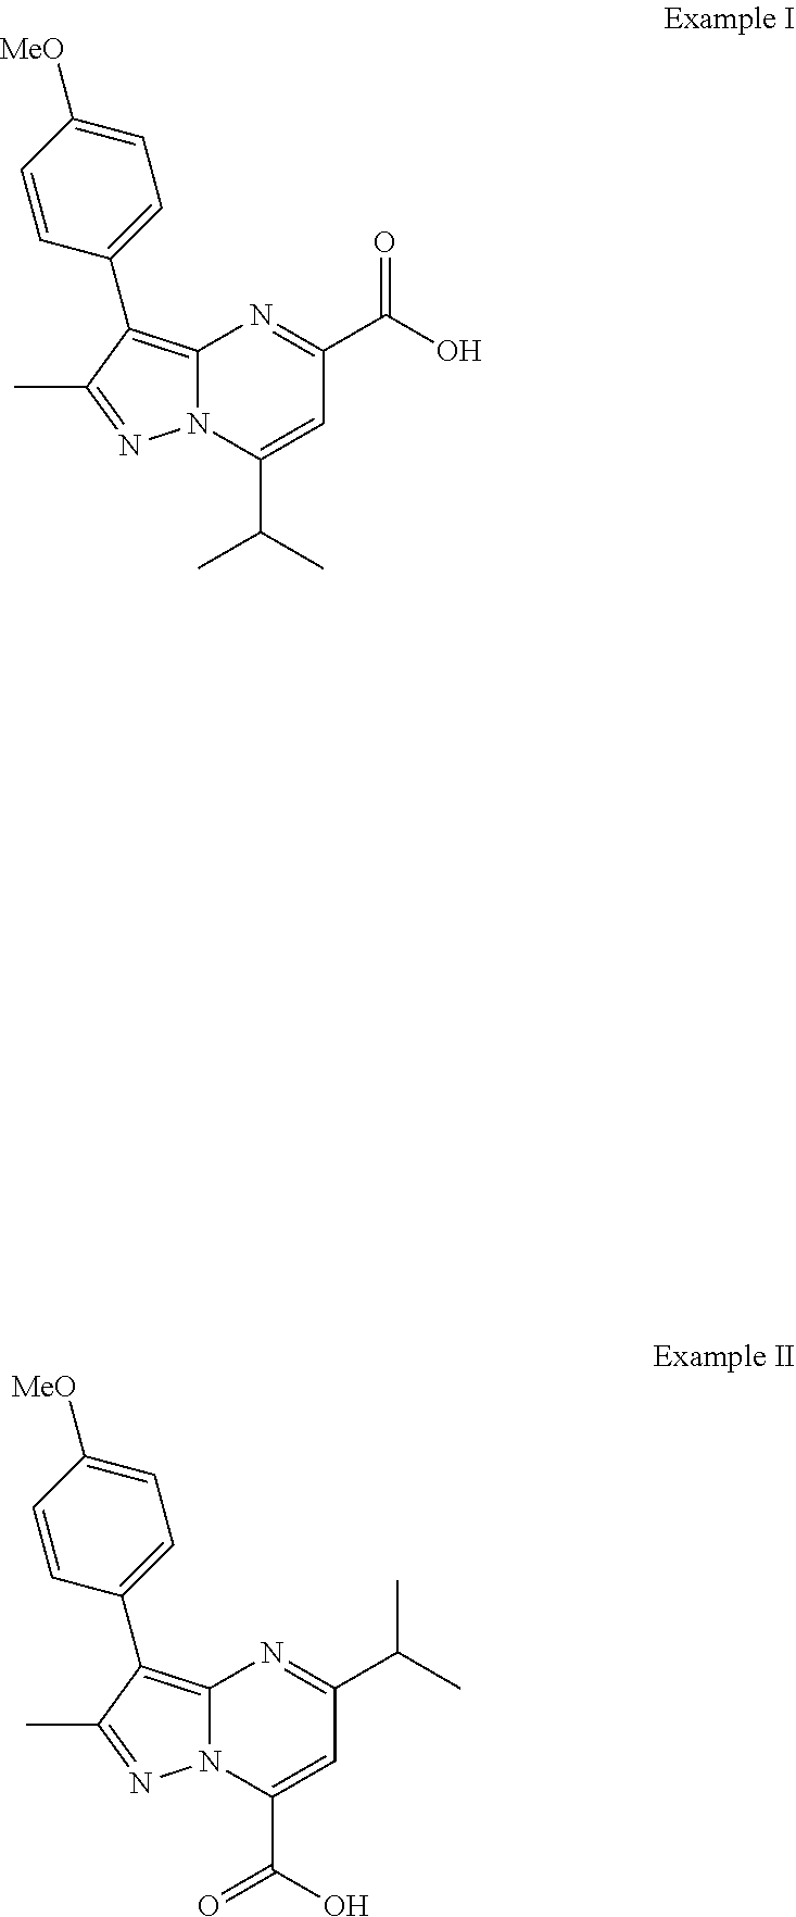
C12=C(C3=CC=C([MeO])C=C3)C(C)=NN1C(C(C)C)=CC(C(O)=O)=N2.C12=C(C3=CC=C([MeO])C=C3)C(C)=NN1C(C(=O)O)=CC(C(C)C)=N2
